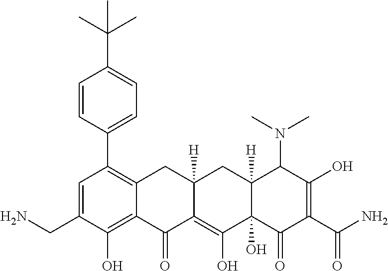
C1(C2=C3C(=C(O)C(CN)=C2)C(=O)C2=C(O)C4(O)C([H])(CC2([H])C3)C(N(C)C)C(O)=C(C(N)=O)C4=O)=CC=C(C(C)(C)C)C=C1
